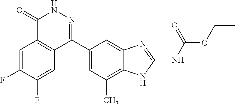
O(C(=O)NC1=NC2=CC(C3=NNC(=O)C4=C3C=C(F)C(F)=C4)=CC(C)=C2N1)CC
